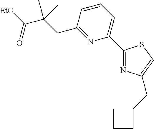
C1(C2=NC(CC3CCC3)=CS2)=CC=CC(CC(C([EtO])=O)(C)C)=N1
